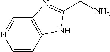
C1=NC=CC2=C1N=C(CN)N2
